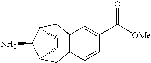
C12=C(C=CC(C(=O)[OMe])=C1)CC1C(N)C(C2)CC1
